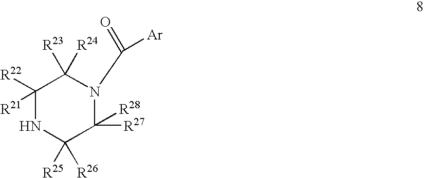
C1([R21])([R22])NC([R25])([R26])C([R27])([R28])N(C(=O)[Ar])C1([R23])[R24]
